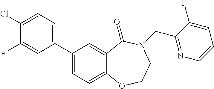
C1(Cl)=CC=C(C2=CC=C3C(=C2)C(=O)N(CC2=NC=CC=C2F)CCO3)C=C1F
